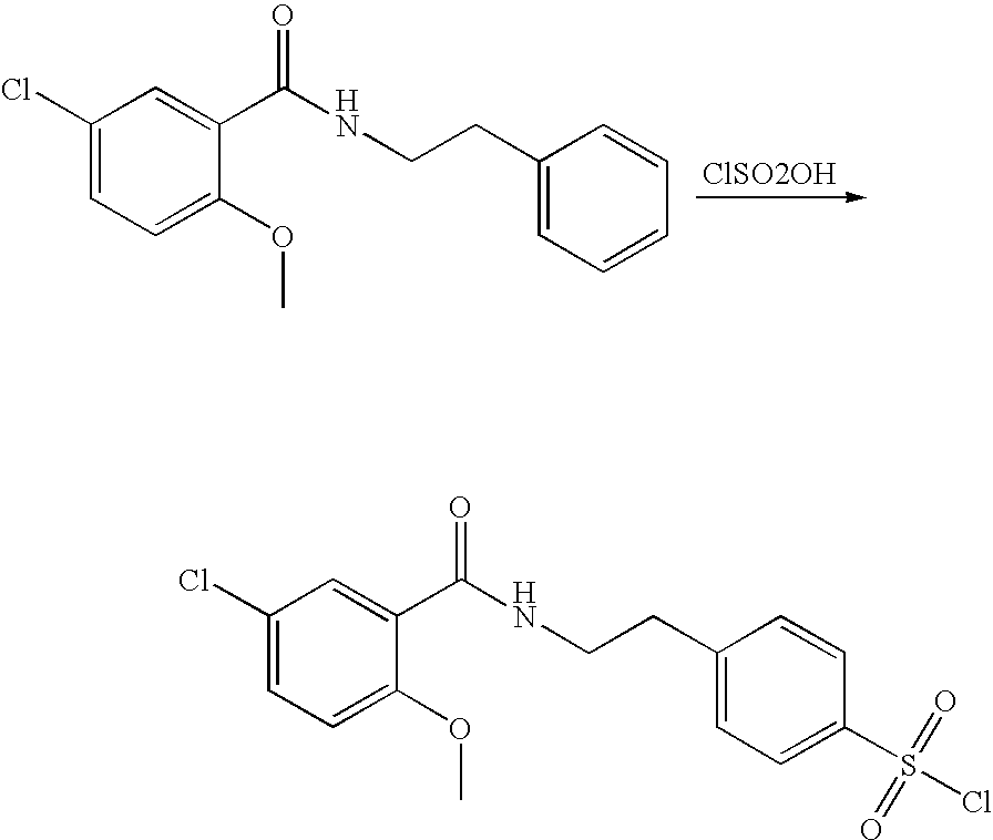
C1=C(OC)C(C(NCCC2=CC=CC=C2)=O)=CC(Cl)=C1.[ClSO2OH].S(Cl)(=O)(=O)C1=CC=C(CCNC(C2=CC(Cl)=CC=C2OC)=O)C=C1
